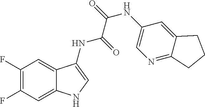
C1(F)=C(F)C=C2C(=C1)C(NC(=O)C(=O)NC1=CN=C3C(=C1)CCC3)=CN2
